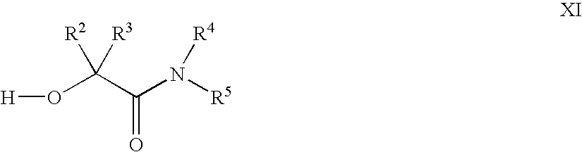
O(C(C(N([R5])[R4])=O)([R2])[R3])[H]
